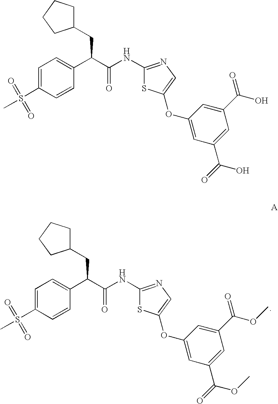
C1=C(S(C)(=O)=O)C=CC(C(C(=O)NC2=NC=C(OC3=CC(C(=O)O)=CC(C(=O)O)=C3)S2)CC2CCCC2)=C1.C1=C(S(C)(=O)=O)C=CC(C(C(=O)NC2=NC=C(OC3=CC(C(=O)OC)=CC(C(=O)OC)=C3)S2)CC2CCCC2)=C1
